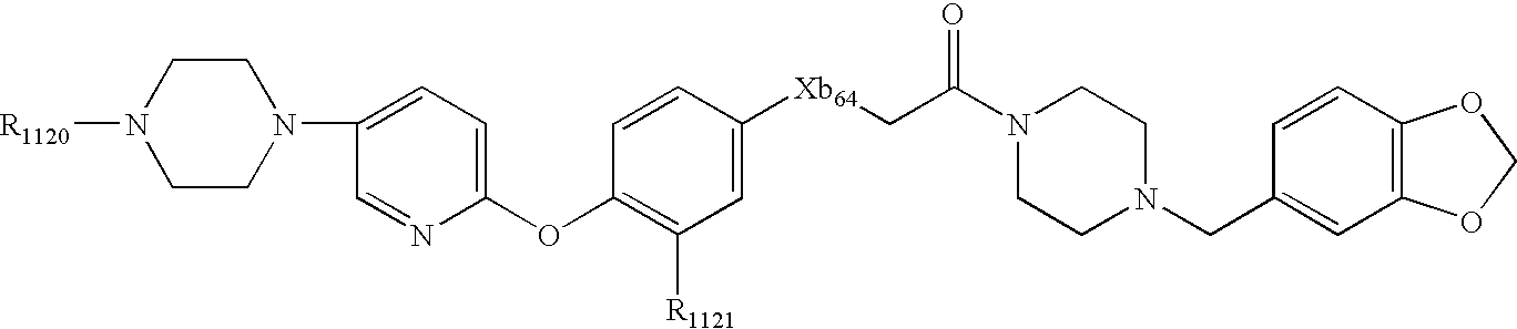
N1(C2=CC=C(OC3=C([R1121])C=C([Xb64]CC(N4CCN(CC5=CC6=C(C=C5)OCO6)CC4)=O)C=C3)N=C2)CCN([R1120])CC1
